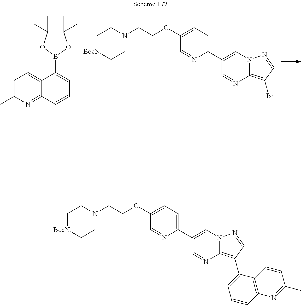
C1[BocN]CCN(CCOC2=CC=C(C3=CN4C(=C(Br)C=N4)N=C3)N=C2)C1.C1=C(C)N=C2C(=C1)C(B1OC(C)(C)C(C)(C)O1)=CC=C2.C1[BocN]CCN(CCOC2=CC=C(C3=CN4C(=C(C5=CC=CC6=C5C=CC(C)=N6)C=N4)N=C3)N=C2)C1
